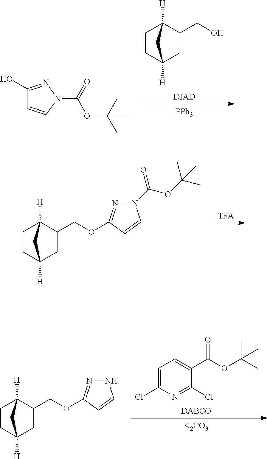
[TFA].C1(COC2=NN(C(=O)OC(C)(C)C)C=C2)C2([H])CCC([H])(C1)C2.C1=C(Cl)N=C(Cl)C(C(=O)OC(C)(C)C)=C1.[DABCO].[K2CO3].C1(COC2=NNC=C2)C2([H])CCC([H])(C1)C2.[DIAD].C1(CO)C2([H])CCC([H])(C1)C2.[PPh3].C1(O)=NN(C(OC(C)(C)C)=O)C=C1
